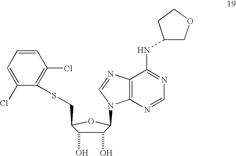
C1(O)C(O)C(CSC2=C(Cl)C=CC=C2Cl)OC1N1C2=C(N=C1)C(NC1COCC1)=NC=N2
